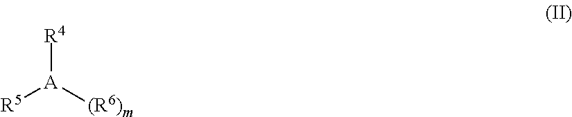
[R5][A]([R4])[(R6)m]
